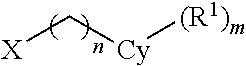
[X]C[Cy][(R1)m]
